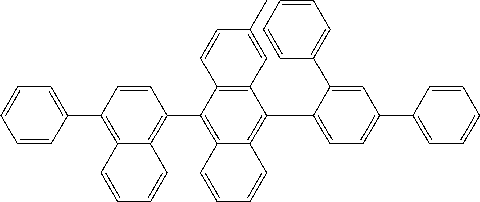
C1=CC(C2=CC=CC=C2)=C2C(=C1C1=C3C(=C(C4=CC=C(C5=CC=CC=C5)C=C4C4=CC=CC=C4)C4=C1C=CC(C)=C4)C=CC=C3)C=CC=C2
